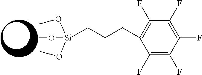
[Si](CCCC1=C(F)C(F)=C(F)C(F)=C1F)(OC)(OC)OC
